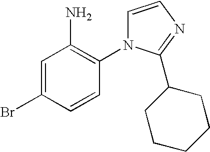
C1=C(Br)C=CC(N2C=CN=C2C2CCCCC2)=C1N
